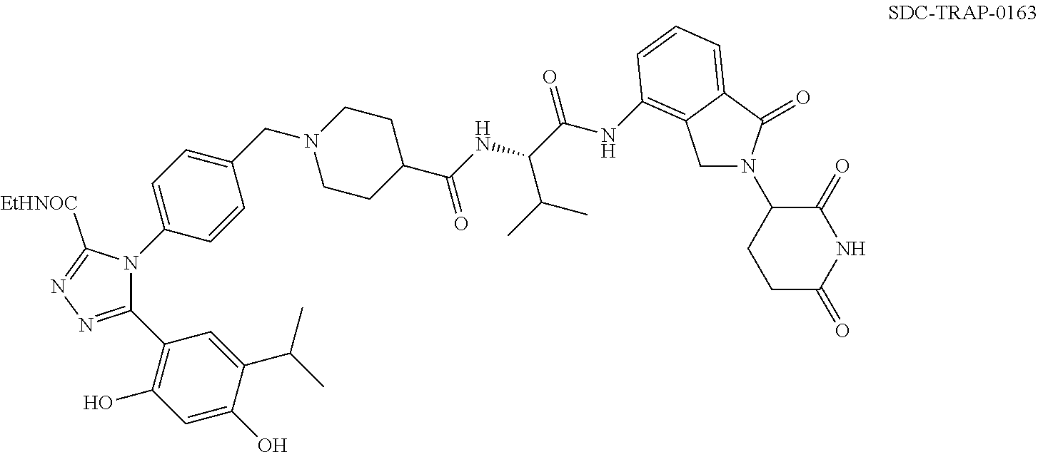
C1(C2=NN=C([EtHNOC])N2C2=CC=C(CN3CCC(C(NC(C(NC4=C5CN(C6CCC(=O)NC6=O)C(=O)C5=CC=C4)=O)C(C)C)=O)CC3)C=C2)=C(O)C=C(O)C(C(C)C)=C1
